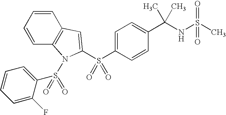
C1=C(S(C2=CC3=C(C=CC=C3)N2S(=O)(=O)C2=CC=CC=C2F)(=O)=O)C=CC(C(NS(C)(=O)=O)(C)C)=C1
